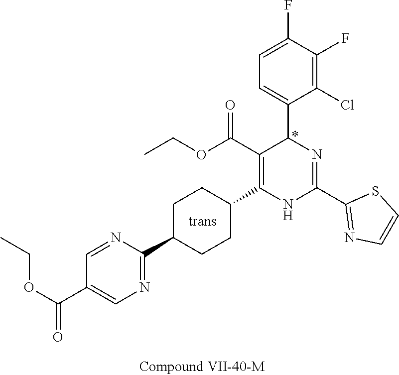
C1(F)=C(Cl)C(C2N=C(C3=NC=CS3)NC(C3CCC(C4=NC=C(C(OCC)=O)C=N4)CC3)=C2C(OCC)=O)=CC=C1F
